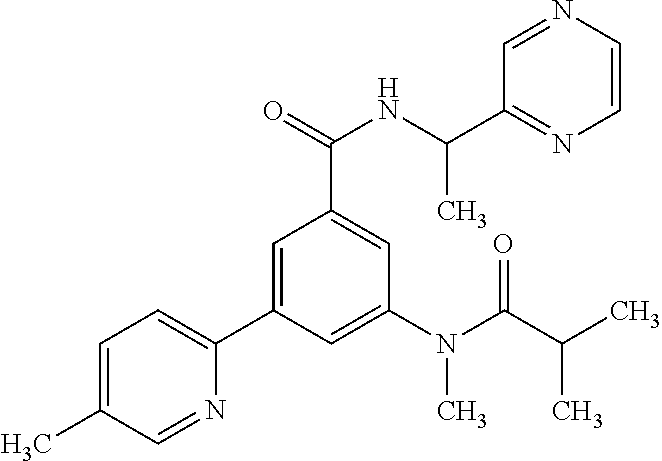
C1=C(C)C=NC(C2=CC(C(=O)NC(C)C3=NC=CN=C3)=CC(N(C(C(C)C)=O)C)=C2)=C1
